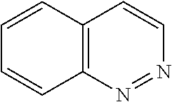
C12=C(C=CC=C1)C=CN=N2
